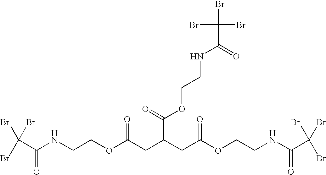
BrC(Br)(Br)C(NCCOC(CC(CC(OCCNC(C(Br)(Br)Br)=O)=O)C(OCCNC(=O)C(Br)(Br)Br)=O)=O)=O
